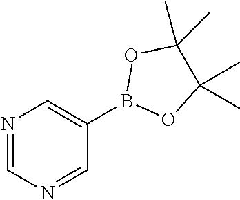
N1=CN=CC(B2OC(C)(C)C(C)(C)O2)=C1
